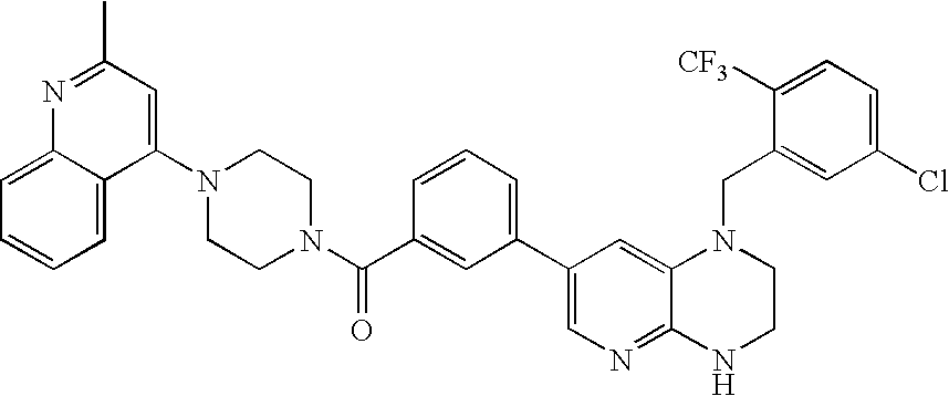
C1(C2=CC=CC(C(N3CCN(C4=CC(C)=NC5=CC=CC=C45)CC3)=O)=C2)=CN=C2C(=C1)N(CC1=CC(Cl)=CC=C1[CF3])CCN2
